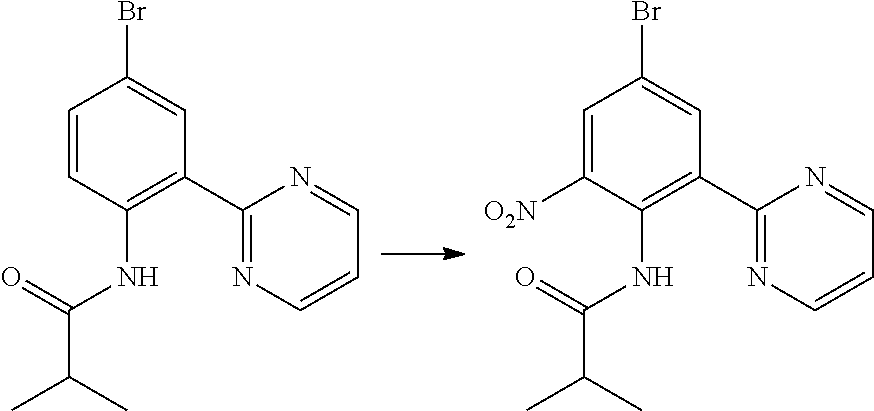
C1=CC(NC(C(C)C)=O)=C(C2=NC=CC=N2)C=C1Br.C1=C([O2N])C(NC(C(C)C)=O)=C(C2=NC=CC=N2)C=C1Br
